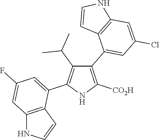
C1(C2=CC(Cl)=CC3=C2C=CN3)=C([CO2H])NC(C2=CC(F)=CC3=C2C=CN3)=C1C(C)C
